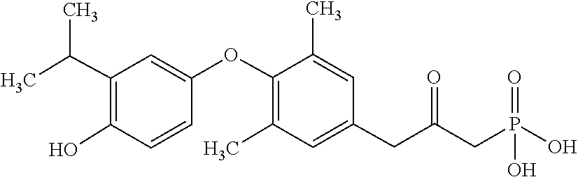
C1=C(OC2=C(C)C=C(CC(=O)CP(O)(=O)O)C=C2C)C=CC(O)=C1C(C)C
